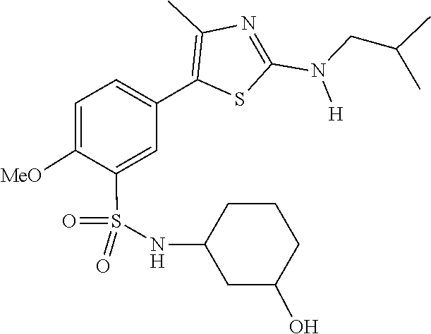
N(CC(C)C)(C1=NC(C)=C(C2=CC=C([MeO])C(S(=O)(NC3CC(O)CCC3)=O)=C2)S1)[H]
